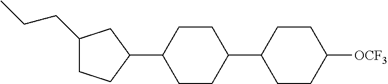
C1(CCC)CCC(C2CCC(C3CCC([OCF3])CC3)CC2)C1
